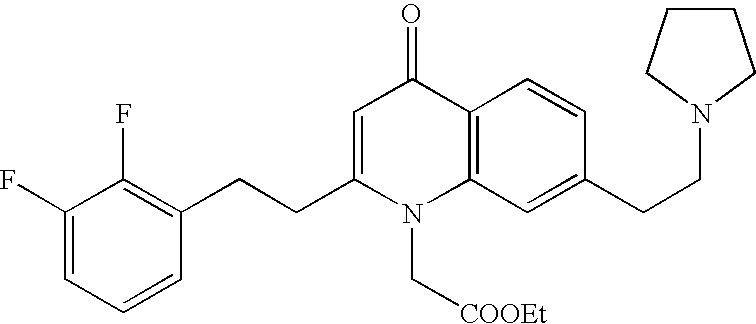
C1(F)=CC=CC(CCC2=CC(=O)C3=C(N2C[COOEt])C=C(CCN2CCCC2)C=C3)=C1F
